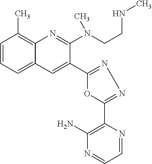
C1=CC=C2C(=C1C)N=C(N(CCNC)C)C(C1=NN=C(C3=C(N)N=CC=N3)O1)=C2
